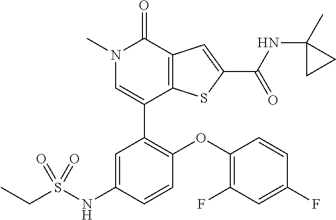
C1(C2=C(OC3=C(F)C=C(F)C=C3)C=CC(NS(CC)(=O)=O)=C2)=CN(C)C(=O)C2=C1SC(C(NC1(C)CC1)=O)=C2
